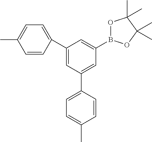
C1=CC(C2=CC(C3=CC=C(C)C=C3)=CC(B3OC(C)(C)C(C)(C)O3)=C2)=CC=C1C
